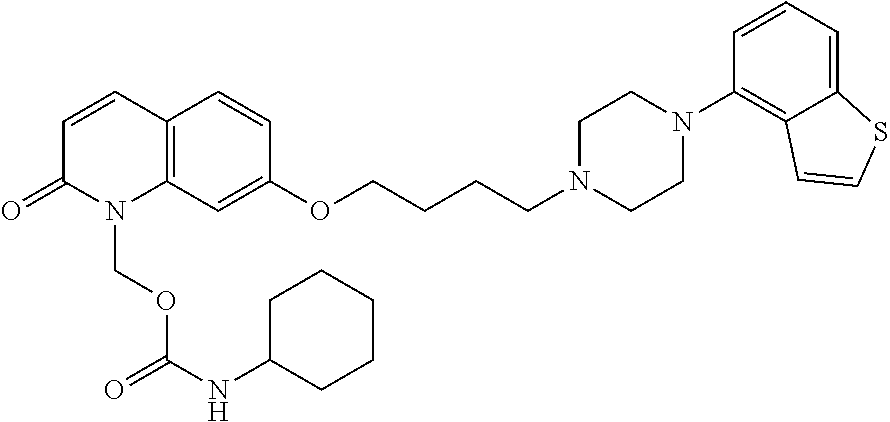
C12=C(C=CC(=O)N1COC(NC1CCCCC1)=O)C=CC(OCCCCN1CCN(C3=C4C(=CC=C3)SC=C4)CC1)=C2
